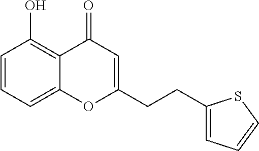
C1=CC=C2C(=C1O)C(=O)C=C(CCC1=CC=CS1)O2
